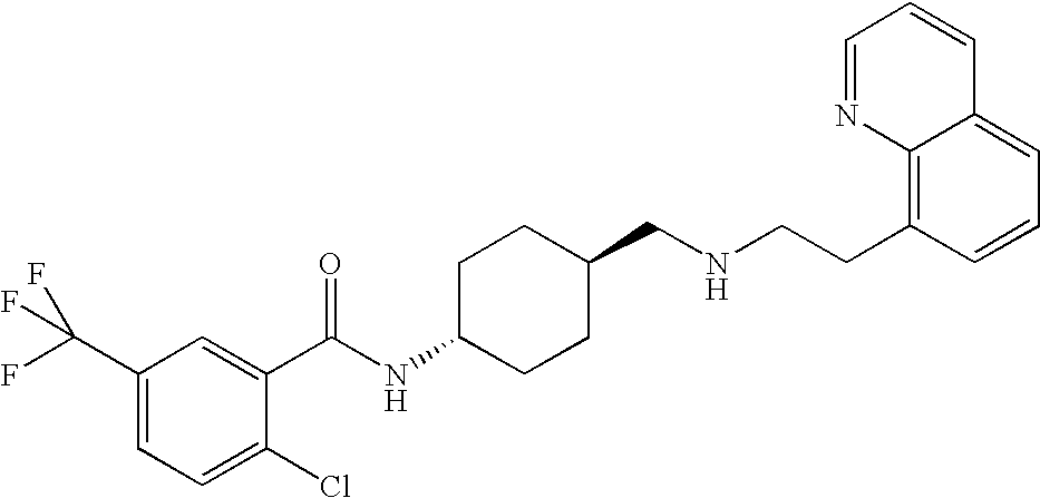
C1(C(F)(F)F)=CC=C(Cl)C(C(NC2CCC(CNCCC3=C4C(=CC=C3)C=CC=N4)CC2)=O)=C1
